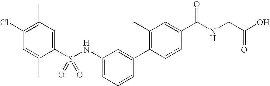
C1(Cl)=C(C)C=C(S(NC2=CC=CC(C3=C(C)C=C(C(NCC(O)=O)=O)C=C3)=C2)(=O)=O)C(C)=C1
